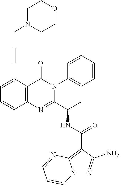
C1=C(C#CCN2CCOCC2)C2=C(C=C1)N=C(C(C)NC(C1=C3N(N=C1[NH2])C=CC=N3)=O)N(C1=CC=CC=C1)C2=O
